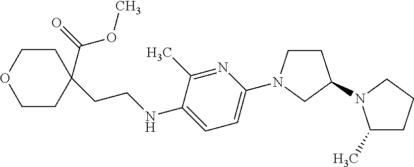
C1COCCC1(C(=O)OC)CCNC1=CC=C(N2CCC(N3C(C)CCC3)C2)N=C1C
